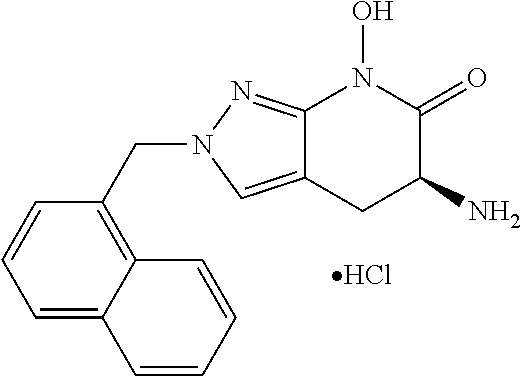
C1=C2C(=C(CN3C=C4C(=N3)N(O)C(=O)C(N)C4)C=C1)C=CC=C2.Cl
